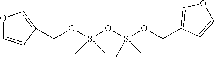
C(O[Si](O[Si](OCC1=COC=C1)(C)C)(C)C)C1=COC=C1
